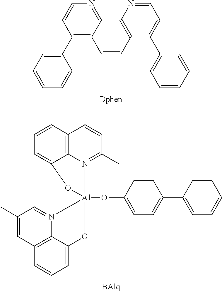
C1(C2=C3C(=NC=C2)C2=C(C=C3)C(C3=CC=CC=C3)=CC=N2)=CC=CC=C1.C1=C2C3=C(C=C1)C=C(C)C=N3[Al]1(OC3=CC=C(C4=CC=CC=C4)C=C3)(O2)OC2=CC=CC3=C2N1=C(C)C=C3
